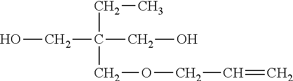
OCC(CO)(CC)COCC=C
